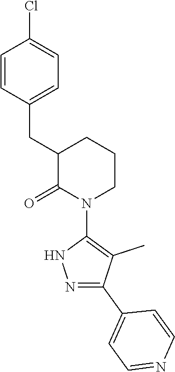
C1=CC(CC2C(=O)N(C3=C(C)C(C4=CC=NC=C4)=NN3)CCC2)=CC=C1Cl
